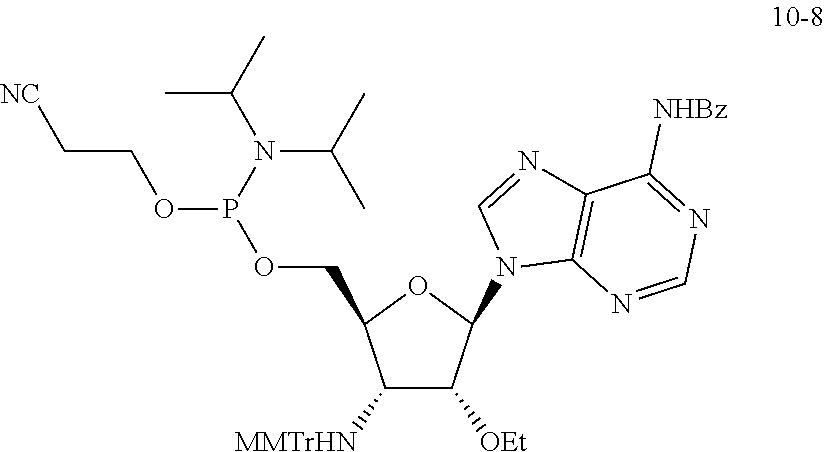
C1([MMTrHN])C([OEt])C(N2C3=C(N=C2)C([NHBz])=NC=N3)OC1COP(OCC[NC])N(C(C)C)C(C)C
